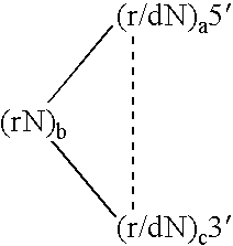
[(r/dN)a5]1[(r/dN)c3][(rN)b]1
